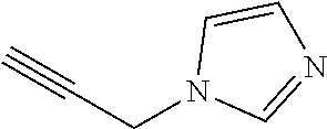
C#CCN1C=NC=C1
